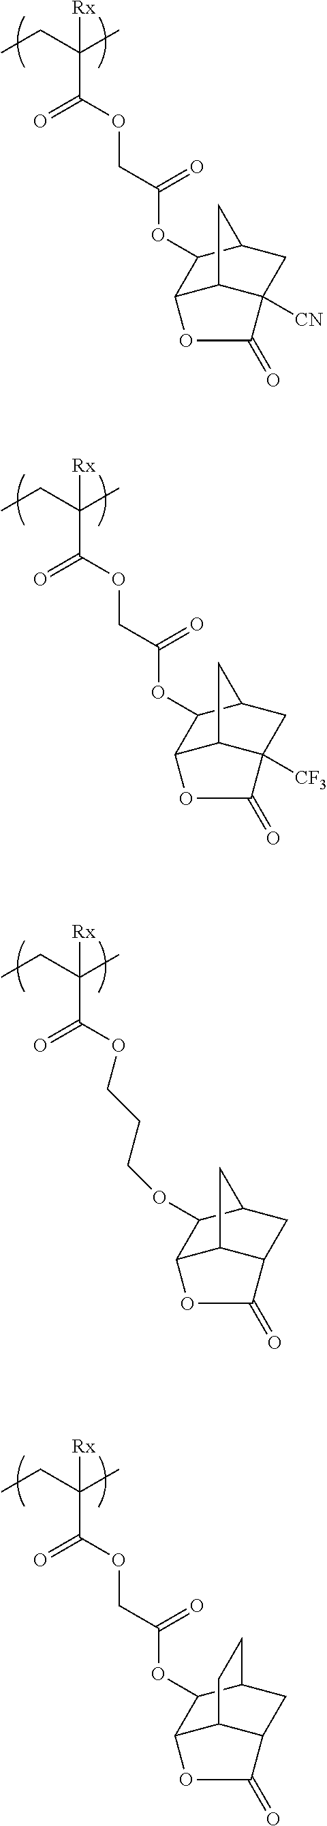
CCC(C)([Rx])C(OCC(OC1C2C3C([CN])(CC1C3)C(=O)O2)=O)=O.CCC(C)([Rx])C(OCC(OC1C2C3C([CF3])(CC1C3)C(=O)O2)=O)=O.CCC(C)([Rx])C(OCC(OC1C2C3C(CC1CC3)C(=O)O2)=O)=O.CCC(C)([Rx])C(OCCCOC1C2C3C(CC1C3)C(=O)O2)=O
